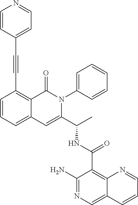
C1(C(NC(C2=CC3=CC=CC(C#CC4=CC=NC=C4)=C3C(=O)N2C2=CC=CC=C2)C)=O)=C2C(=CN=C1N)C=CC=N2
